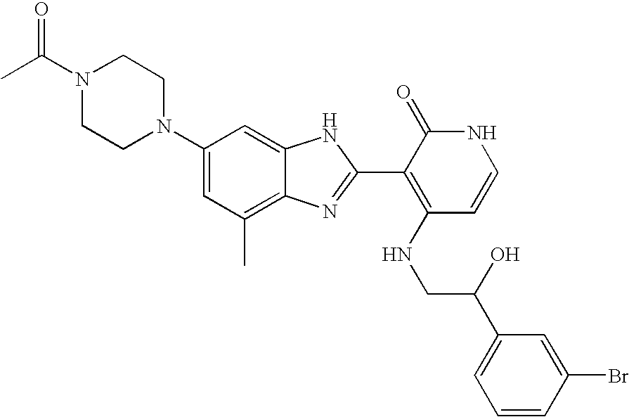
C1(C)=C2C(=CC(N3CCN(C(C)=O)CC3)=C1)NC(C1=C(NCC(C3=CC=CC(Br)=C3)O)C=CNC1=O)=N2
